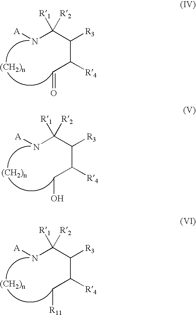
N(C(C(C(C=O)[R4])[R3])([R1])[R2])[A].N(C(C(C(CO)[R4])[R3])([R1])[R2])[A].N(C(C(C(C[R11])[R4])[R3])([R1])[R2])[A]
